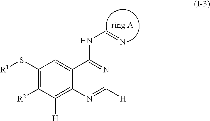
N(C=N)C1=NC([H])=NC2=C([H])C([R2])=C(S[R1])C=C12
